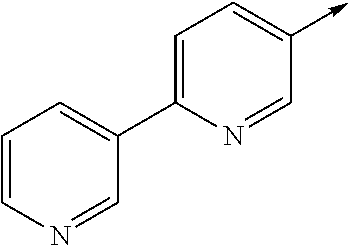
C1(->C)=CC=C(C2=CC=CN=C2)N=C1
